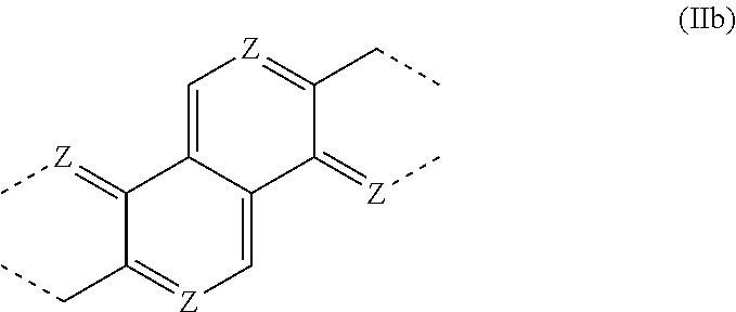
C1(=[Z]C)C(CC)=[Z]C=C2C1=C[Z]=C(CC)C2=[Z]C
